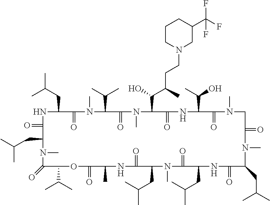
N1C(CC(C)C)C(=O)N(C)C(C(C)C)C(=O)N(C)C(C(C(CCN2CC(C(F)(F)F)CCC2)C)O)C(=O)NC(C(C)O)C(=O)N(C)CC(=O)N(C)C(CC(C)C)C(=O)NC(CC(C)C)C(=O)N(C)C(CC(C)C)C(=O)NC(C)C(=O)OC(C(C)C)C(=O)N(C)C(CC(C)C)C1=O
